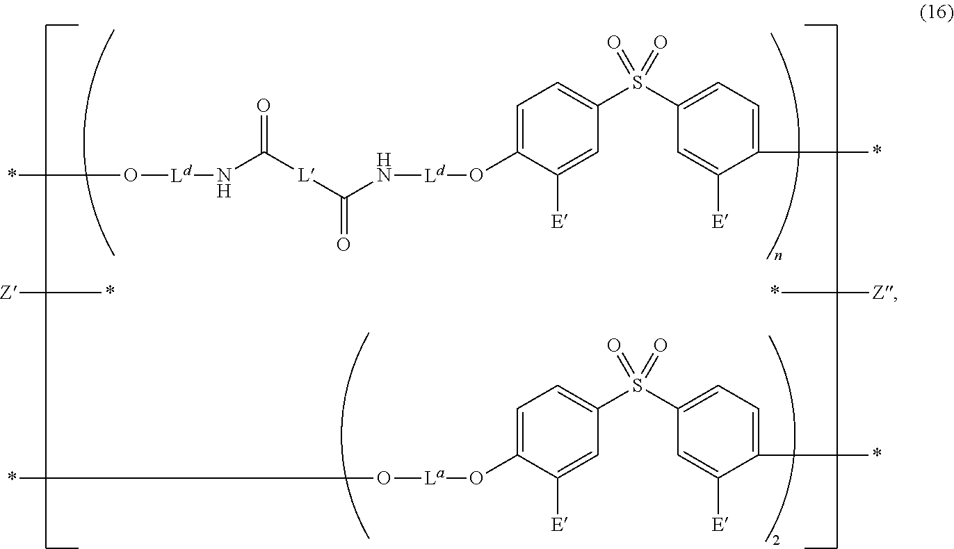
*O[Ld]NC([L]C(N[Ld]OC1=CC=C(S(C2=CC=C(*)C([E])=C2)(=O)=O)C=C1[E])=O)=O.*O[La]OC1=CC=C(S(C2=CC=C(*)C([E])=C2)(=O)=O)C=C1[E].[Z]*.*[Z]
